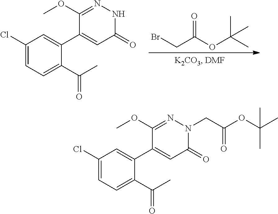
BrCC(OC(C)(C)C)=O.C1(Cl)=CC=C(C(=O)C)C(C2=CC(=O)NN=C2OC)=C1.C1(Cl)=CC=C(C(=O)C)C(C2=CC(=O)N(CC(=O)OC(C)(C)C)N=C2OC)=C1
